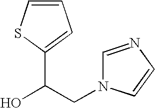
C1=CSC(C(O)CN2C=NC=C2)=C1
